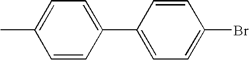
C1=CC(C2=CC=C(C)C=C2)=CC=C1Br
